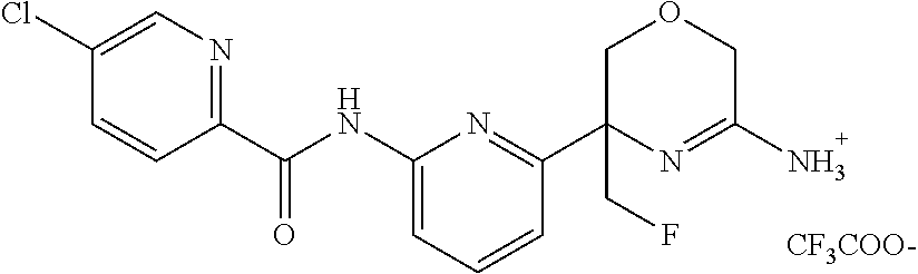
C1(Cl)=CN=C(C(NC2=CC=CC(C3(CF)N=C(N)COC3)=N2)=O)C=C1.[CF3COO-]
